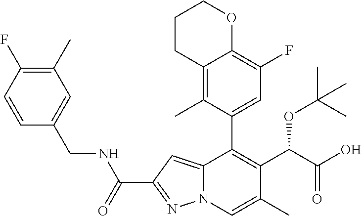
C12=CC(C(=O)NCC3=CC(C)=C(F)C=C3)=NN1C=C(C)C(C(C(O)=O)OC(C)(C)C)=C2C1=CC(F)=C2C(=C1C)CCCO2
